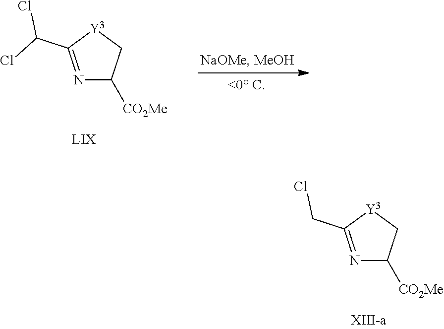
N1=C(C(Cl)Cl)[Y3]CC1[CO2Me].N1=C(CCl)[Y3]CC1[CO2Me]
